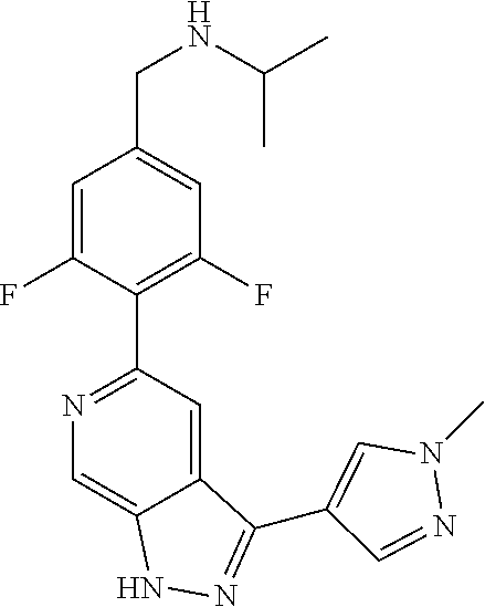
C1(F)=C(C2=NC=C3C(=C2)C(C2=CN(C)N=C2)=NN3)C(F)=CC(CNC(C)C)=C1
